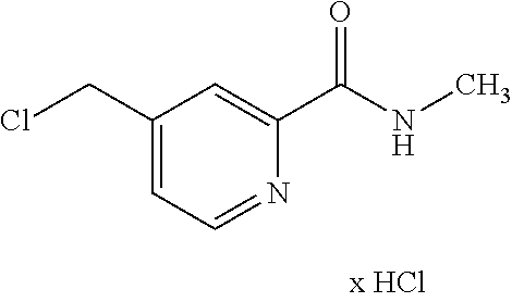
C1(CCl)=CC=NC(C(NC)=O)=C1
